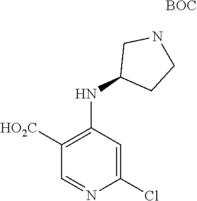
C1(NC2=C([HO2C])C=NC(Cl)=C2)CCNC1.[BOC]
